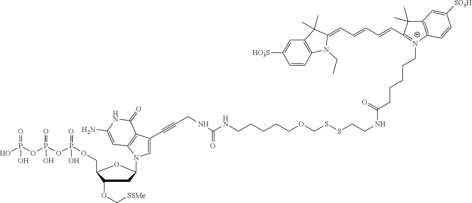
C1(OC[SSMe])CC(N2C=C(C#CCNC(=O)NCCCCCOCSSCCNC(CCCCC[N+]3=C(C=CC=CC=C4C(C)(C)C5=C(N4CC)C=CC([HO3S])=C5)C(C)(C)C4=C3C=CC([SO3H])=C4)=O)C3=C2C=C(N)NC3=O)OC1COP(=O)(OP(=O)(OP(O)(=O)O)O)O
